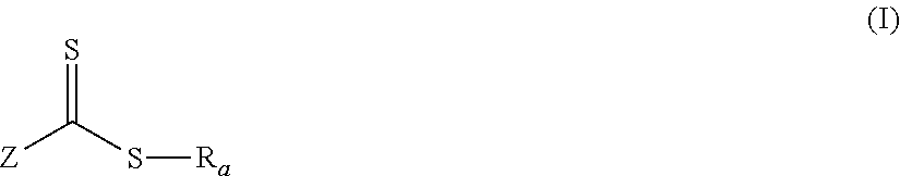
[Z]C(S[Ra])=S
